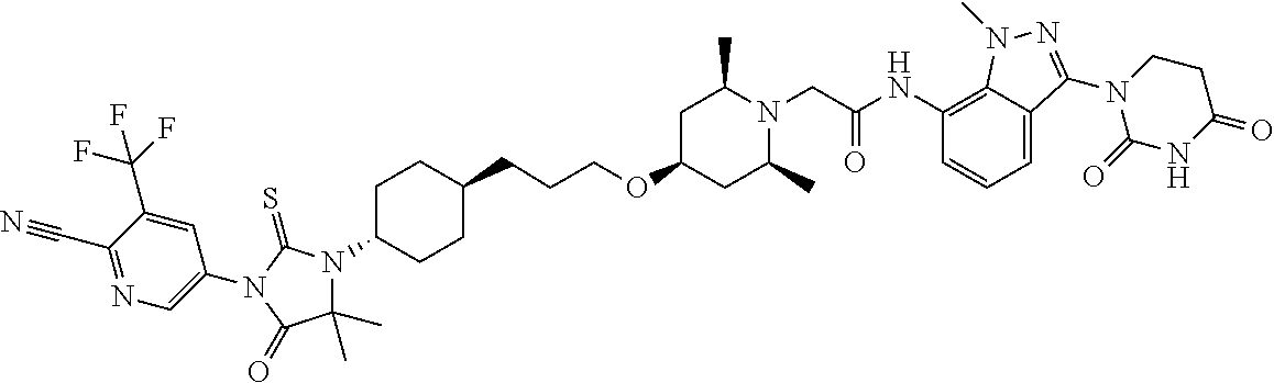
C(COC1CC(C)N(CC(NC2=C3C(=CC=C2)C(N2C(=O)NC(=O)CC2)=NN3C)=O)C(C)C1)CC1CCC(N2C(C)(C)C(=O)N(C3=CN=C(C#N)C(C(F)(F)F)=C3)C2=S)CC1
